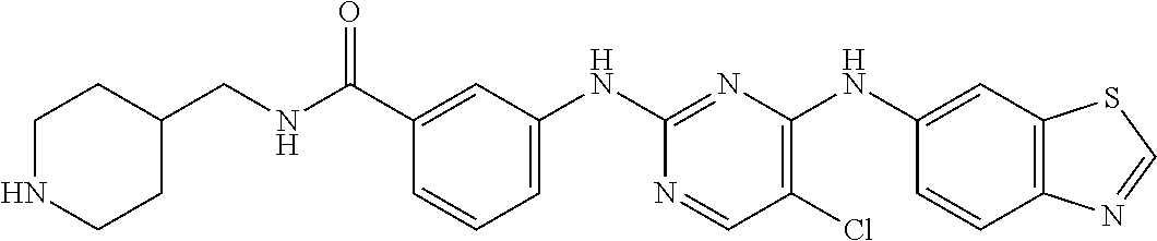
C1(C(NCC2CCNCC2)=O)=CC(NC2=NC(NC3=CC4=C(C=C3)N=CS4)=C(Cl)C=N2)=CC=C1
